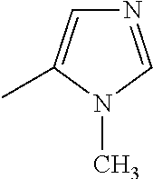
N1=CN(C)C(C)=C1
